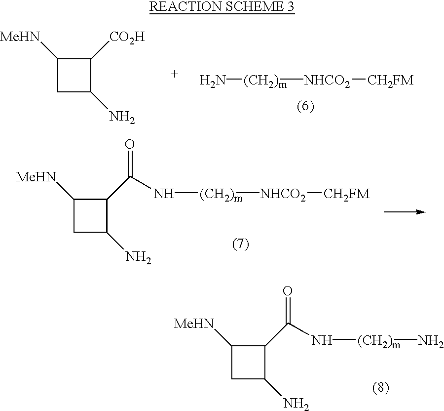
C1([MeHN])CC(N)C1[CO2H].N[(CH2)m][NHCO2][CH2FM].C1([MeHN])CC(N)C1C(N[(CH2)m][NHCO2][CH2FM])=O.C1([MeHN])CC(N)C1C(N[(CH2)m]N)=O
